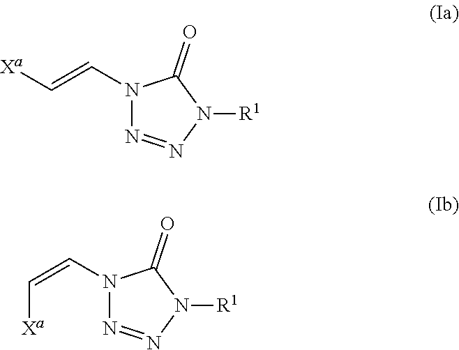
C([Xa])=CN1N=NN([R1])C1=O.N1(C=C[Xa])N=NN([R1])C1=O
